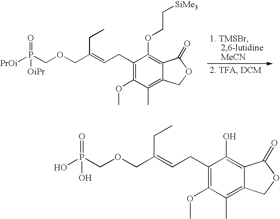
C1(CC=C(CC)COCP([PrOi])([OiPr])=O)=C(OC)C(C)=C2C(=C1OCC[SiMe3])C(=O)OC2.C1(CC=C(CC)COCP(O)(O)=O)=C(OC)C(C)=C2C(=C1O)C(=O)OC2
